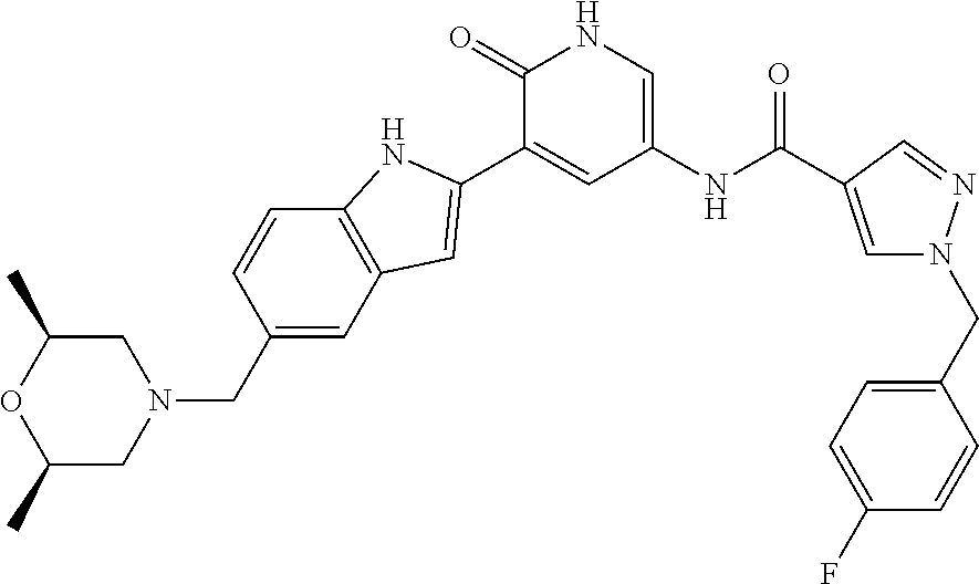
C1C(C)OC(C)CN1CC1=CC2=C(C=C1)NC(C1=CC(NC(C3=CN(CC4=CC=C(F)C=C4)N=C3)=O)=CNC1=O)=C2
